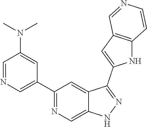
C1(C2=CN=CC(N(C)C)=C2)=NC=C2C(=C1)C(C1=CC3=C(N1)C=CN=C3)=NN2
